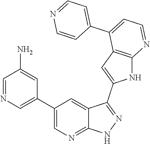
C1(C2=CN=CC(N)=C2)=CN=C2C(=C1)C(C1=CC3=C(N1)N=CC=C3C1=CC=NC=C1)=NN2
